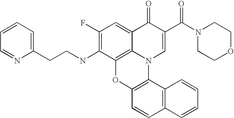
C1(F)=C(NCCC2=CC=CC=N2)C2=C3C(=C1)C(=O)C(C(N1CCOCC1)=O)=CN3C1=C(O2)C=CC2=C1C=CC=C2
